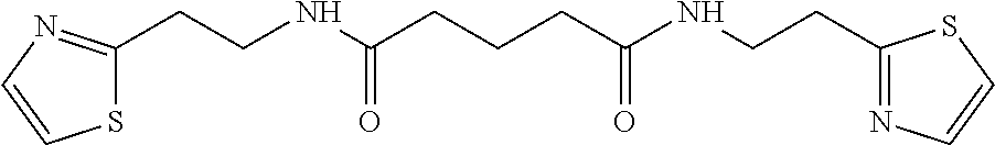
N(C(CCCC(NCCC1=NC=CS1)=O)=O)CCC1=NC=CS1
